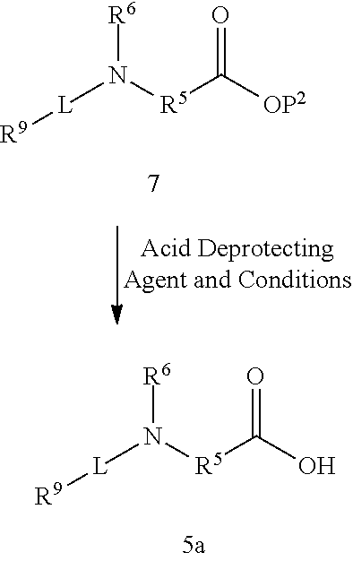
[L](N([R5]C([OP2])=O)[R6])[R9].[L](N([R5]C(O)=O)[R6])[R9]
